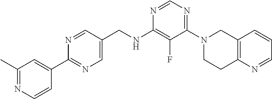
C1(CNC2=C(F)C(N3CCC4=C(C3)C=CC=N4)=NC=N2)=CN=C(C2=CC(C)=NC=C2)N=C1
